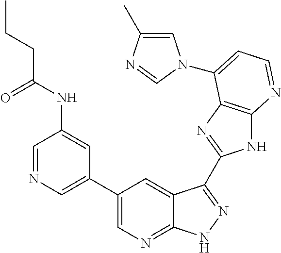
C1=NC=C(C2=CN=C3C(=C2)C(C2=NC4=C(N2)N=CC=C4N2C=C(C)N=C2)=NN3)C=C1NC(CCC)=O
